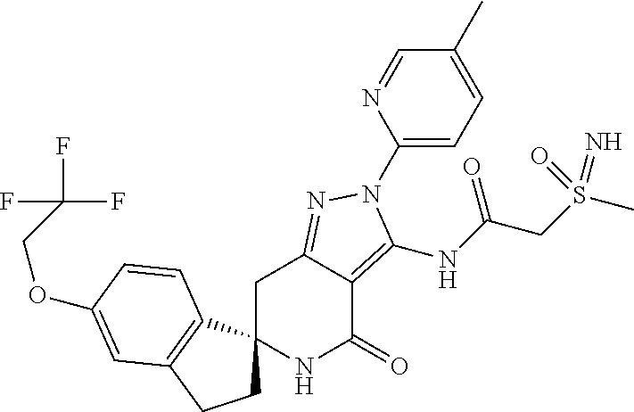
C1C2=NN(C3=CC=C(C)C=N3)C(NC(CS(C)(=N)=O)=O)=C2C(=O)NC12CCC1=C2C=CC(OCC(F)(F)F)=C1
